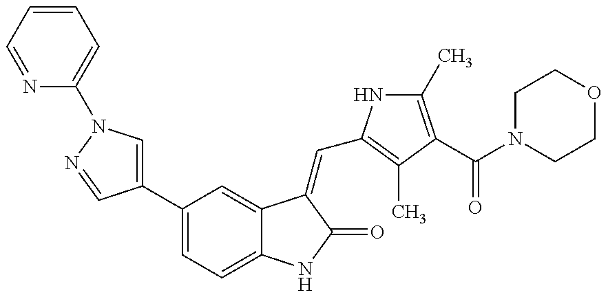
N1=CC=CC=C1N1C=C(C2=CC=C3C(=C2)C(=CC2=C(C)C(C(N4CCOCC4)=O)=C(C)N2)C(=O)N3)C=N1
